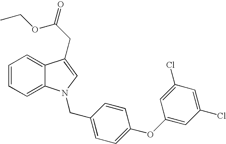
C1=CC=C2C(=C1)C(CC(OCC)=O)=CN2CC1=CC=C(OC2=CC(Cl)=CC(Cl)=C2)C=C1
